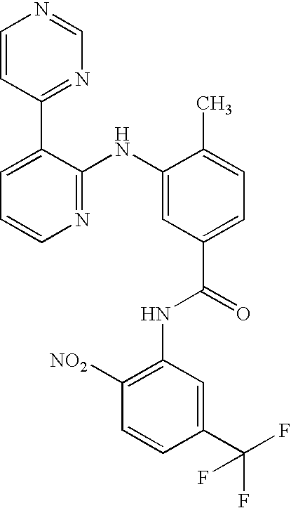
C1=CC(C2=CC=CN=C2NC2=CC(C(NC3=C([NO2])C=CC(C(F)(F)F)=C3)=O)=CC=C2C)=NC=N1
